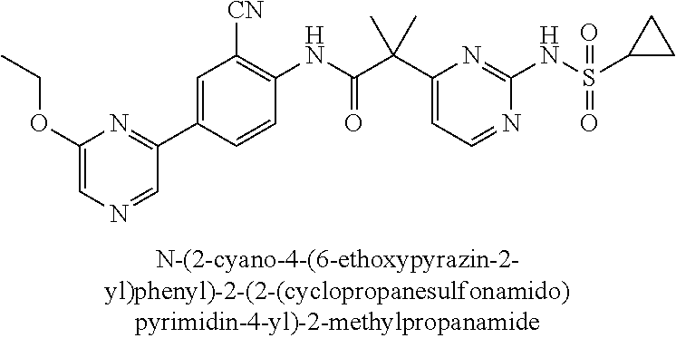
C1(NC(=O)C(C2=CC=NC(NS(=O)(=O)C3CC3)=N2)(C)C)=C([CN])C=C(C2=NC(OCC)=CN=C2)C=C1
